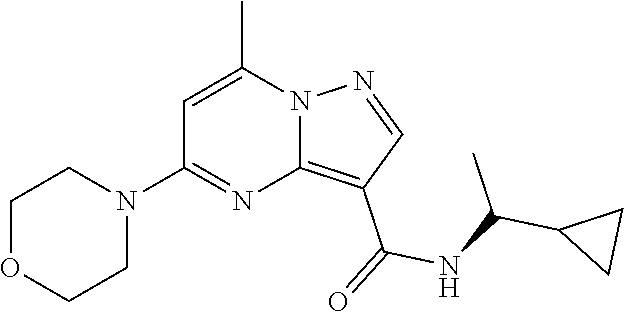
C12=C(C(=O)NC(C3CC3)C)C=NN1C(C)=CC(N1CCOCC1)=N2
